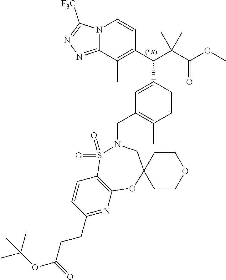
C1=CC(CCC(OC(C)(C)C)=O)=NC2=C1S(=O)(=O)N(CC1=C(C)C=CC(C(C(C(OC)=O)(C)C)C3=C(C)C4=NN=C([F3C])N4C=C3)=C1)CC1(O2)CCOCC1
